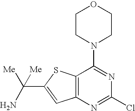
C12=C(N=C(Cl)N=C1N1CCOCC1)C=C(C(N)([Me])[Me])S2
